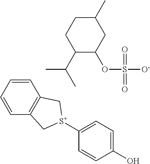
C1([S+]2CC3=C(C=CC=C3)C2)=CC=C(O)C=C1.C1(C(C)C)C(OS([O-])(=O)=O)CC(C)CC1
